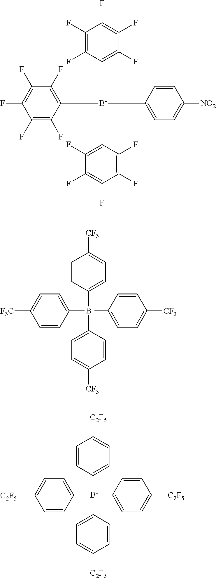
C1([B-](C2=C(F)C(F)=C(F)C(F)=C2F)(C2=C(F)C(F)=C(F)C(F)=C2F)C2=CC=C([NO2])C=C2)=C(F)C(F)=C(F)C(F)=C1F.C1=C([B-](C2=CC=C([CF3])C=C2)(C2=CC=C([CF3])C=C2)C2=CC=C([F3C])C=C2)C=CC([CF3])=C1.C1=C([B-](C2=CC=C([C2F5])C=C2)(C2=CC=C([C2F5])C=C2)C2=CC=C([C2F5])C=C2)C=CC([C2F5])=C1
